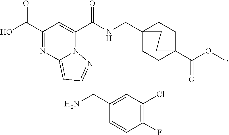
C1(C(O)=O)=NC2=CC=NN2C(C(NCC23CCC(C(OC)=O)(CC2)CC3)=O)=C1.C1(CN)=CC(Cl)=C(F)C=C1
